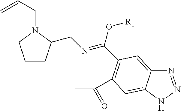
C1CC(CN=C(C2=C(C(C)=O)C=C3C(=C2)N=NN3)O[R1])N(CC=C)C1
